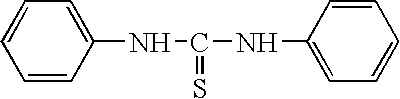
C1=CC=CC(NC(NC2=CC=CC=C2)=S)=C1
